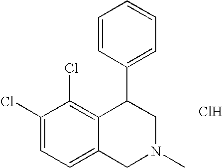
C1=C2C(=C(Cl)C(Cl)=C1)C(C1=CC=CC=C1)CN(C)C2.Cl
